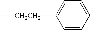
C1=CC=CC=C1[CH2CH2]C
